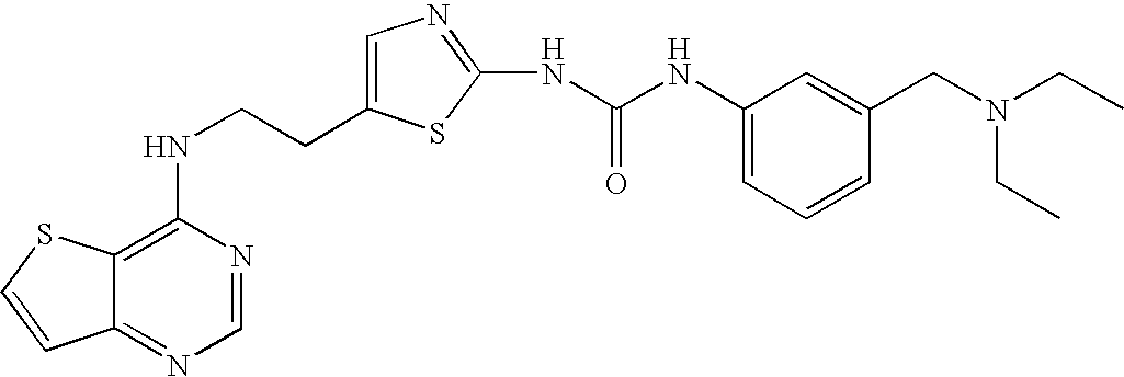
C(CNC1=C2C(=NC=N1)C=CS2)C1=CN=C(NC(=O)NC2=CC=CC(CN(CC)CC)=C2)S1
